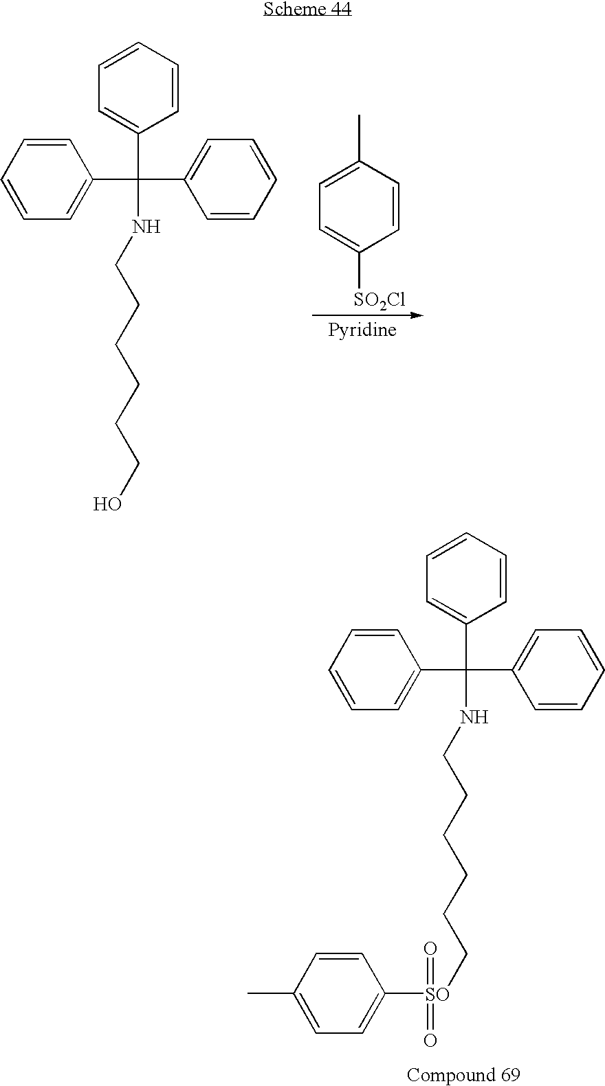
N(CCCCCCO)C(C1=CC=CC=C1)(C1=CC=CC=C1)C1=CC=CC=C1.[SO2Cl]C1=CC=C(C)C=C1.N(CCCCCC[SO](C1=CC=C(C)C=C1)(=O)=O)C(C1=CC=CC=C1)(C1=CC=CC=C1)C1=CC=CC=C1
